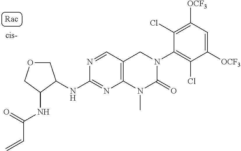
C1(NC2COCC2NC(=O)C=C)=NC2=C(C=N1)CN(C1=C(Cl)C([OCF3])=CC([OCF3])=C1Cl)C(=O)N2C
